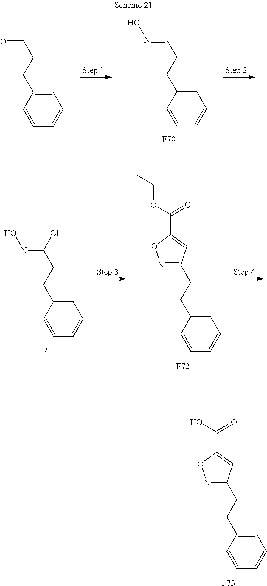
C1=C(CCC=NO)C=CC=C1.[F70].C1=C(CCC=O)C=CC=C1.C1=C(CCC(=NO)Cl)C=CC=C1.[F71].C1=C(CCC2=NOC(C(OCC)=O)=C2)C=CC=C1.[F72].C1=C(CCC2=NOC(C(O)=O)=C2)C=CC=C1.[F73]
